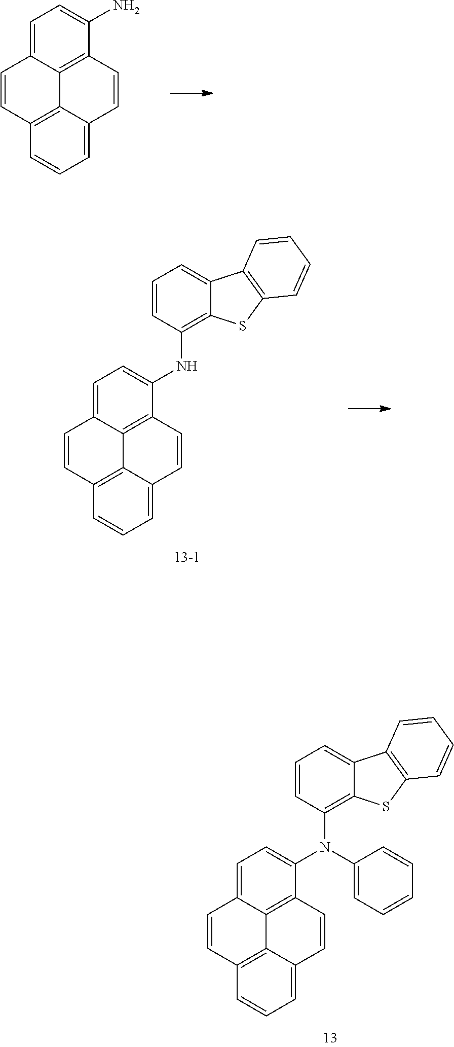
C1=C2C3=C(C(N)=C1)C=CC1=CC=CC(=C31)C=C2.C1=C2C3=C(C(N(C4=C5C(=CC=C4)C4=C(S5)C=CC=C4)C4=CC=CC=C4)=C1)C=CC1=CC=CC(=C31)C=C2.C1=C2C3=C(C(NC4=C5C(=CC=C4)C4=C(S5)C=CC=C4)=C1)C=CC1=CC=CC(=C31)C=C2
